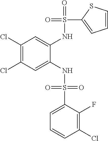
C1(Cl)=C(Cl)C=C(NS(=O)(=O)C2=CC=CC(Cl)=C2F)C(NS(=O)(C2=CC=CS2)=O)=C1
